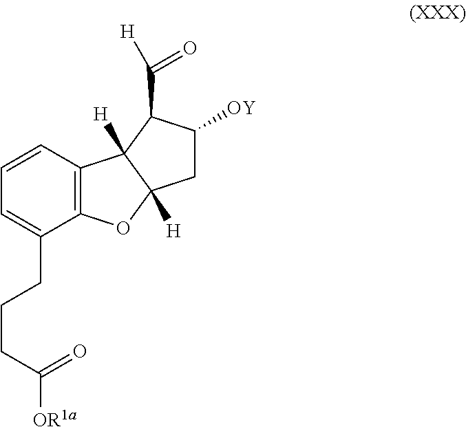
C12=C(C=CC=C1CCCC([OR1a])=O)C1([H])C([H])(O2)CC([OY])C1C(=O)[H]
